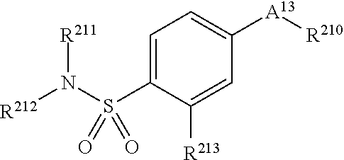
C1=C(S(N([R211])[R212])(=O)=O)C([R213])=CC([A13][R210])=C1
